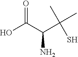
OC(C(C(C)(C)S)N)=O
